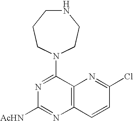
N1=C(N2CCCNCC2)C2=C(N=C1[AcHN])C=CC(Cl)=N2
